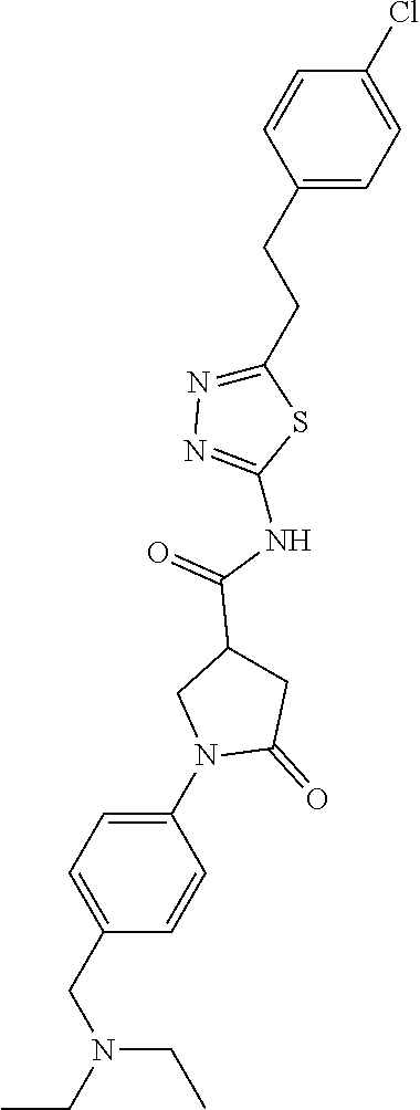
C1(N2C(=O)CC(C(NC3=NN=C(CCC4=CC=C(Cl)C=C4)S3)=O)C2)=CC=C(CN(CC)CC)C=C1
